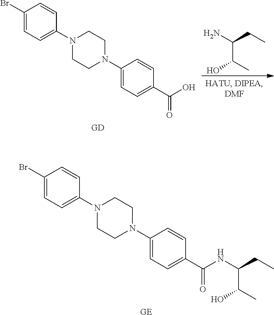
[GD].C1(Br)=CC=C(N2CCN(C3=CC=C(C(=O)O)C=C3)CC2)C=C1.NC(C(O)C)CC.[GE].C1(Br)=CC=C(N2CCN(C3=CC=C(C(=O)NC(C(O)C)CC)C=C3)CC2)C=C1
